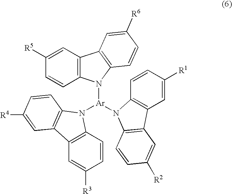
C12=C(N([Ar](N3C4=C(C=C([R1])C=C4)C4=C3C=CC([R2])=C4)N3C4=C(C=C([R3])C=C4)C4=C3C=CC([R4])=C4)C3=C1C=C([R6])C=C3)C=CC([R5])=C2
